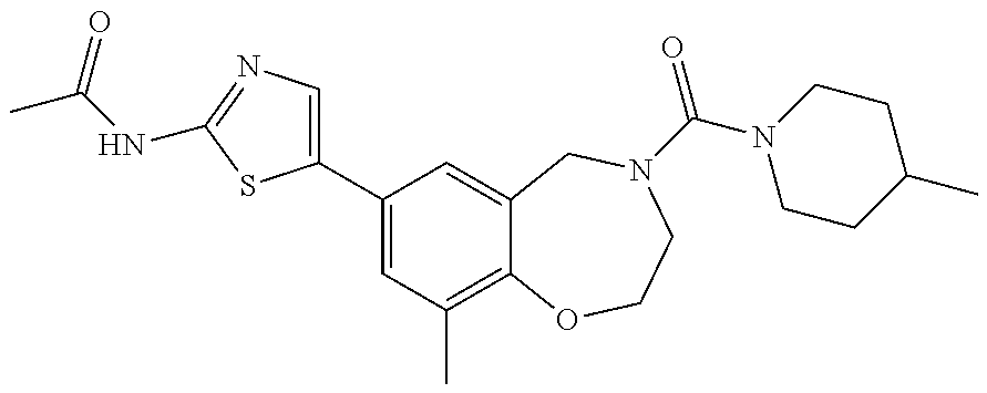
C1(C2=CC(C)=C3C(=C2)CN(C(=O)N2CCC(C)CC2)CCO3)=CN=C(NC(=O)C)S1
